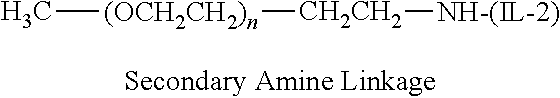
C[(OCH2CH2)n][CH2CH2][NH-(IL-2)]
